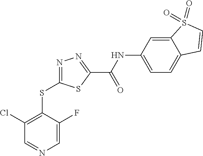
C1=C(F)C(SC2=NN=C(C(NC3=CC=C4C(=C3)S(=O)(=O)C=C4)=O)S2)=C(Cl)C=N1
